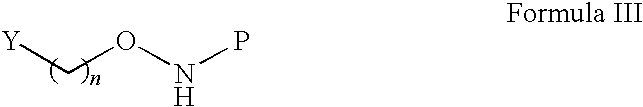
C(ONP)[Y]
